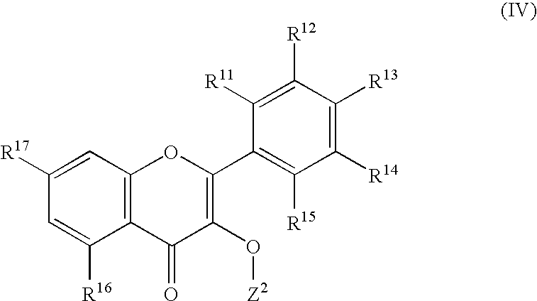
C1([R17])=CC2=C(C([R16])=C1)C(=O)C(O[Z2])=C(C1=C([R15])C([R14])=C([R13])C([R12])=C1[R11])O2
